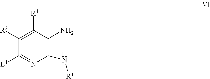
C1([R3])=C([R4])C(N)=C(N[R1])N=C1[L1]
